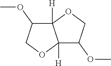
C12([H])C(OC)COC1([H])C(OC)CO2
